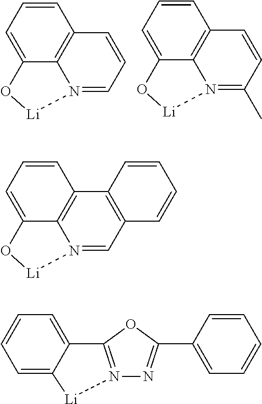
C1=CC=C2C3=C1C=CC=N3[Li]O2.C1=CC=C2C3=C1C=CC(C)=N3[Li]O2.C1=CC=C2C3=C1C1=C(C=N3[Li]O2)C=CC=C1.C1=CC=C2C(=C1)C1=N(N=C(C3=CC=CC=C3)O1)[Li]2
